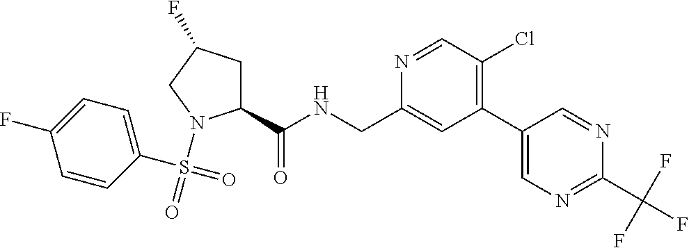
C1=CC(S(=O)(N2C(C(NCC3=CC(C4=CN=C(C(F)(F)F)N=C4)=C(Cl)C=N3)=O)CC(F)C2)=O)=CC=C1F
